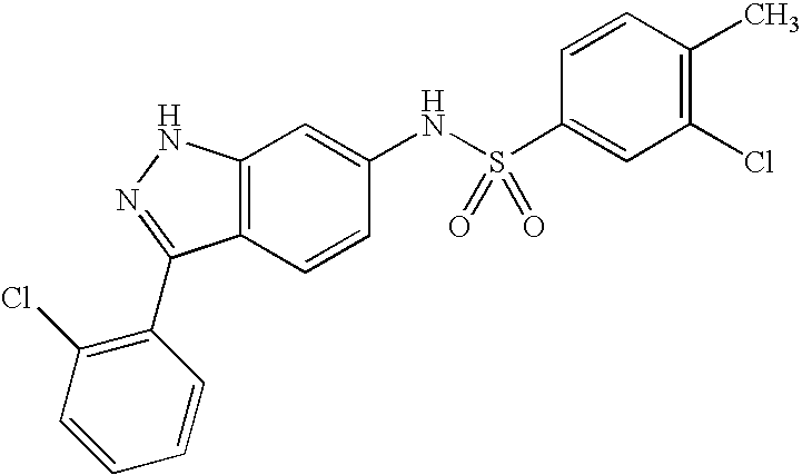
C12=C(C=CC(NS(C3=CC(Cl)=C(C)C=C3)(=O)=O)=C1)C(C1=C(Cl)C=CC=C1)=NN2
